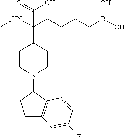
N(C(CCCCB(O)O)(C1CCN(C2CCC3=C2C=CC(F)=C3)CC1)C(=O)O)C
